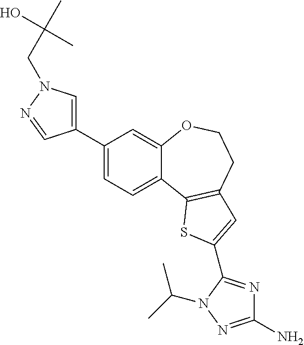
C1=C(C2=CN(CC(C)(O)C)N=C2)C=C2C(=C1)C1=C(CCO2)C=C(C2=NC(N)=NN2C(C)C)S1
